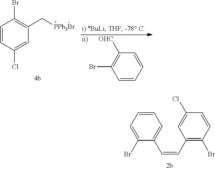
C1=CC(Cl)=CC(C[PPh3Br])=C1Br.C1=CC=CC([OHC])=C1Br.[ii)].C1=CC=C(Br)C(C=CC2=C(Br)C=CC(Cl)=C2)=C1
